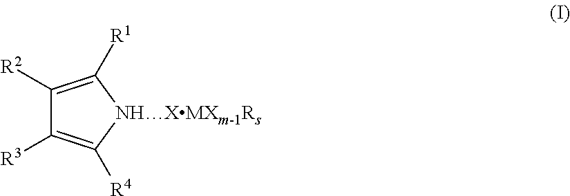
C1([R2])=C([R1])[NHXMXm-1Rs]C([R4])=C1[R3]
